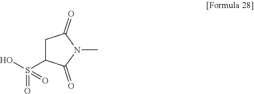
C1C(S(O)(=O)=O)C(=O)N(C)C1=O
